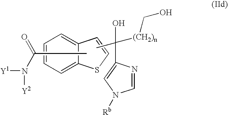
CC(C1=CN([Rb])C=N1)([(CH2)n]CO)O.C12=CC=CC=C1SC=C2.CC(N([Y1])[Y2])=O
